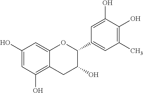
C1=C(O)C=C2C(=C1O)CC(O)C(C1=CC(C)=C(O)C(O)=C1)O2
